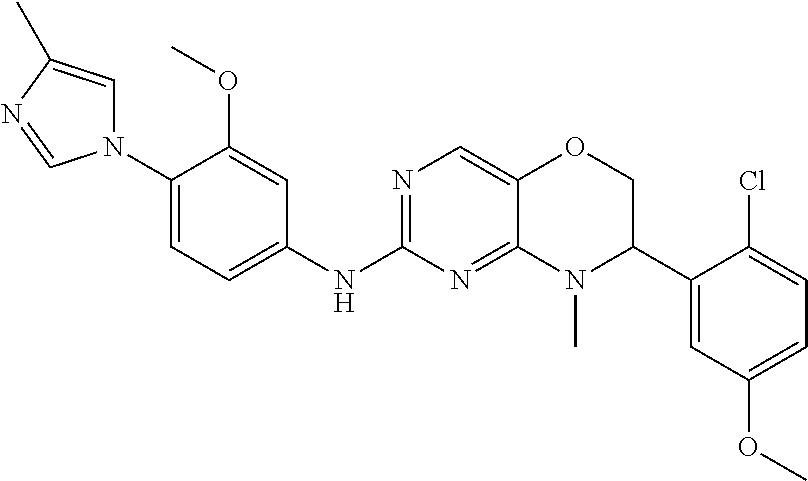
N1(C2=CC=C(NC3=NC=C4C(=N3)N(C)C(C3=CC(OC)=CC=C3Cl)CO4)C=C2OC)C=C(C)N=C1
